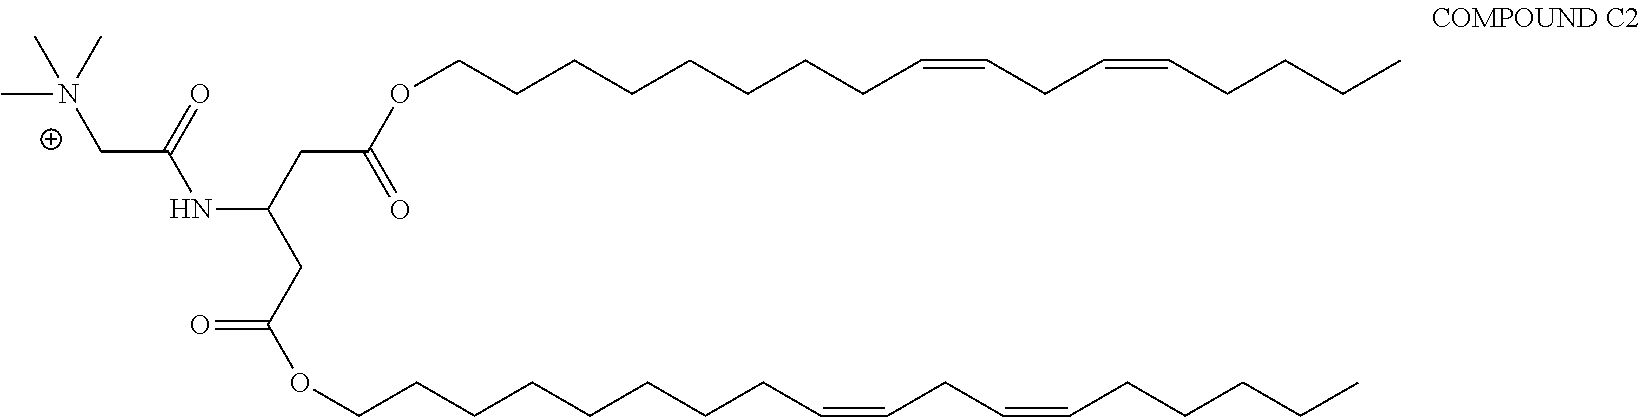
O(CCCCCCCCC=CCC=CCCCC)C(CC(NC(CN(C)(C)C)=O)CC(=O)OCCCCCCCCC=CCC=CCCCCC)=O
